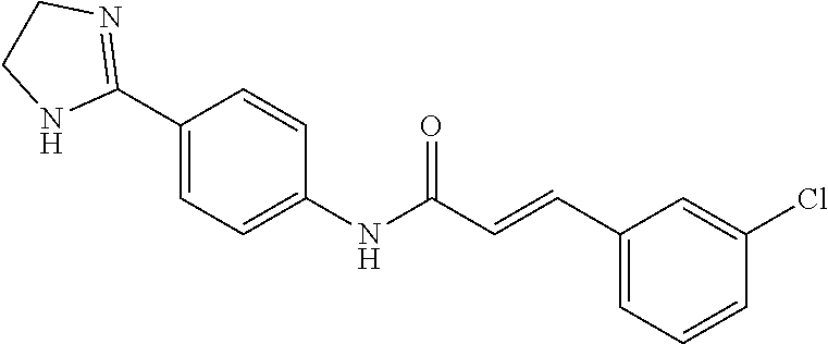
C1(C2=NCCN2)=CC=C(NC(C=CC2=CC=CC(Cl)=C2)=O)C=C1
